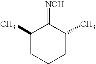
C1(C)CCCC(C)C1=[NOH]
